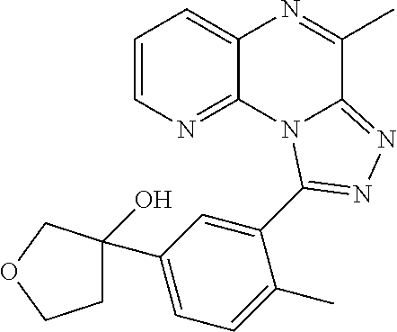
C1=CN=C2C(=C1)N=C(C)C1=NN=C(C3=CC(C4(O)CCOC4)=CC=C3C)N21
